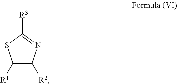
C1([R1])=C([R2])N=C([R3])S1
